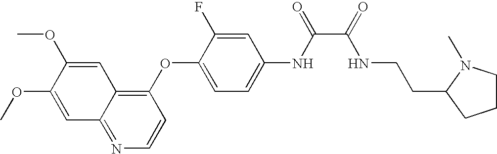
C1(OC2=CC=C(NC(C(=O)NCCC3CCCN3C)=O)C=C2F)=C2C(=NC=C1)C=C(OC)C(OC)=C2
